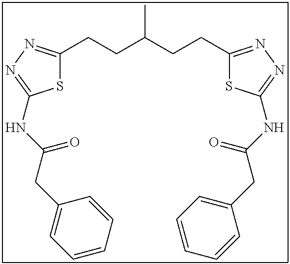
S1C(CCC(CCC2=NN=C(NC(CC3=CC=CC=C3)=O)S2)C)=NN=C1NC(CC1=CC=CC=C1)=O
